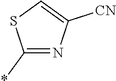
C1(*)=NC([CN])=CS1
